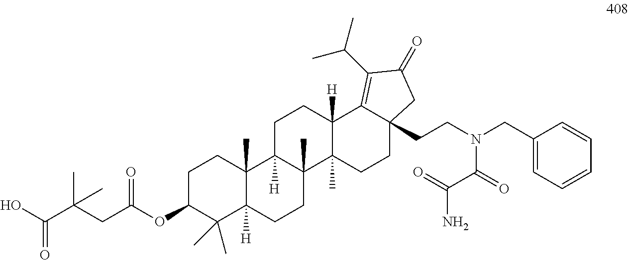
OC(C(CC(OC1CCC2(C)C([H])(C1(C)C)CCC1(C)C2([H])CCC2([H])C1(C)CCC1(CCN(CC3=CC=CC=C3)C(C(N)=O)=O)C2=C(C(C)C)C(=O)C1)=O)(C)C)=O
